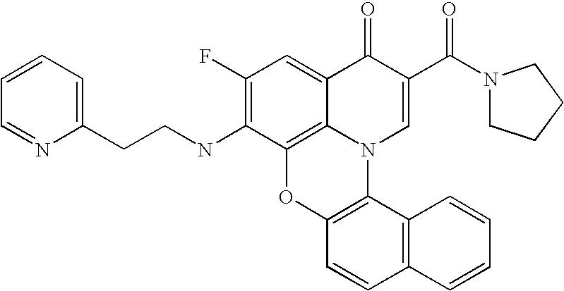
C1(F)=C(NCCC2=CC=CC=N2)C2=C3C(=C1)C(=O)C(C(N1CCCC1)=O)=CN3C1=C(O2)C=CC2=C1C=CC=C2
